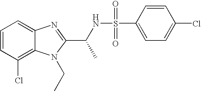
C1=CC(Cl)=C2C(=C1)N=C(C(NS(=O)(=O)C1=CC=C(Cl)C=C1)C)N2CC
